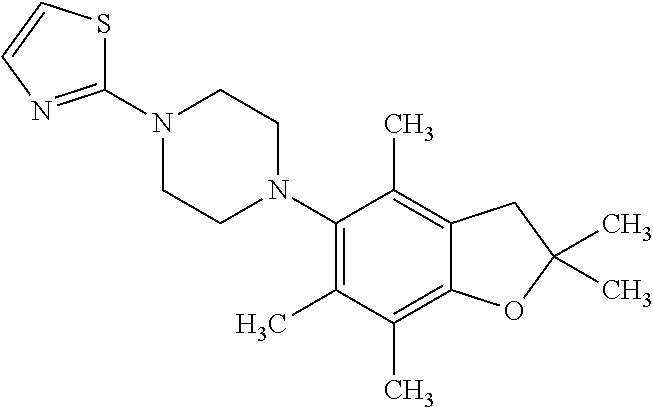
C1(N2CCN(C3=C(C)C(C)=C4C(=C3C)CC(C)(C)O4)CC2)=NC=CS1
